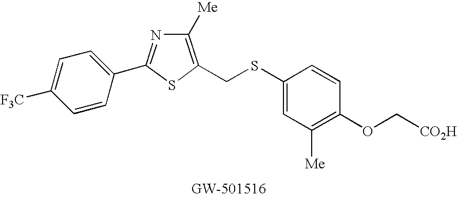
C1([Me])=C(CSC2=CC([Me])=C(OC[CO2H])C=C2)SC(C2=CC=C([F3C])C=C2)=N1
